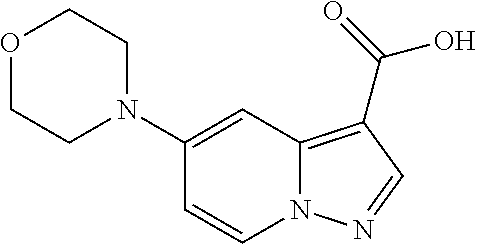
C1(N2CCOCC2)=CC2=C(C(=O)O)C=NN2C=C1
